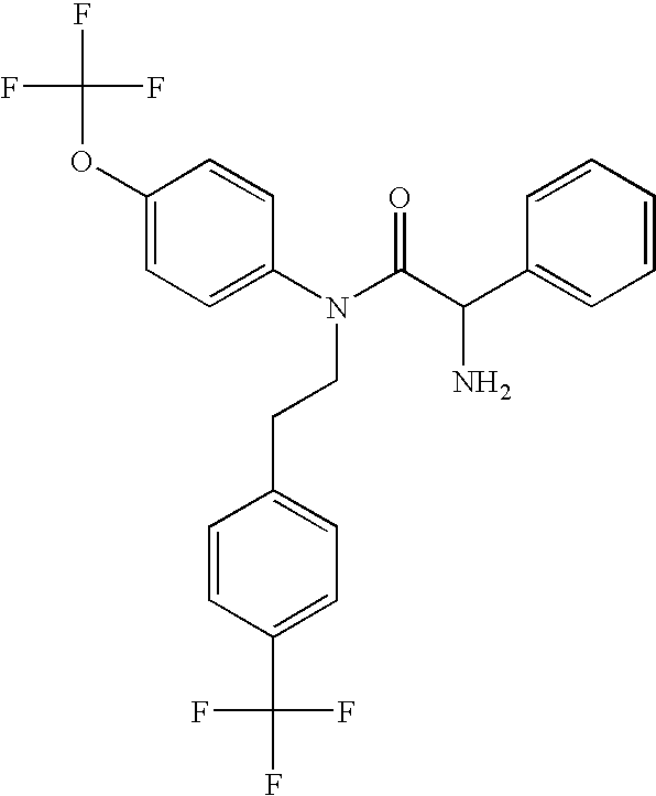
C1=CC(N(CCC2=CC=C(C(F)(F)F)C=C2)C(C(C2=CC=CC=C2)N)=O)=CC=C1OC(F)(F)F
